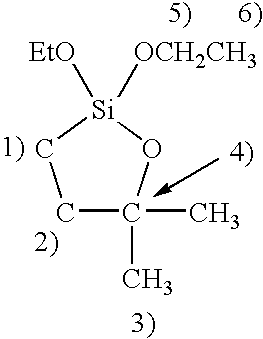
C1C(C)(C)O[Si]([EtO])([OCH2CH3])C1
